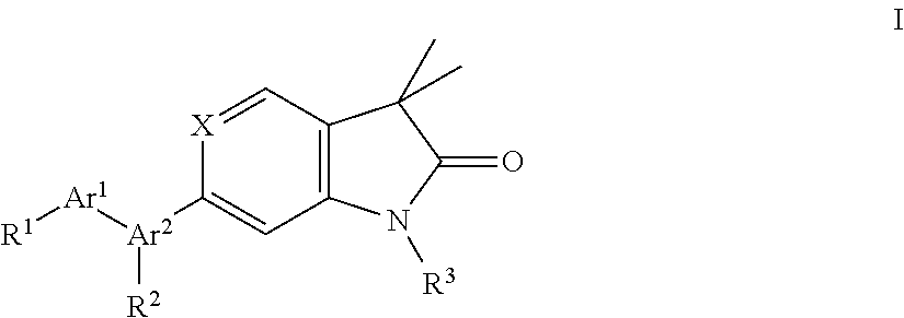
C12=C(C=[X]C([Ar2]([Ar1][R1])[R2])=C1)C(C)(C)C(=O)N2[R3]
